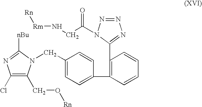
C(C1=CC=C(C2=C(C3=NN=NN3C(CN[Rm][Rn])=O)C=CC=C2)C=C1)N1C(CO[Rn])=C(Cl)N=C1[nBu]
